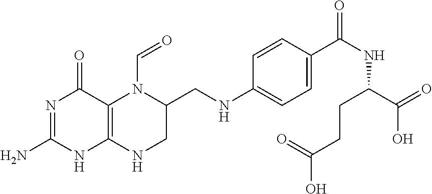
C1(=O)N=C(N)NC2=C1N(C=O)C(CNC1=CC=C(C(NC(C(=O)O)CCC(O)=O)=O)C=C1)CN2
